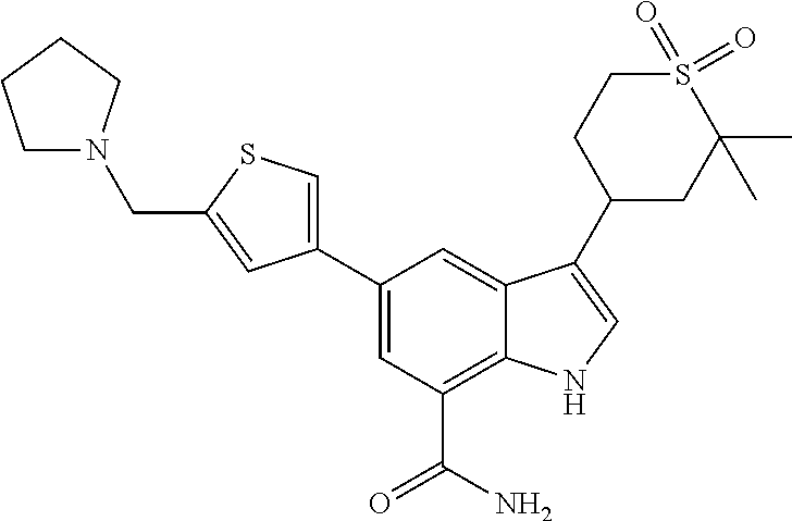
C1(C2=CSC(CN3CCCC3)=C2)=CC(C(=O)N)=C2C(=C1)C(C1CC(C)(C)S(=O)(=O)CC1)=CN2
